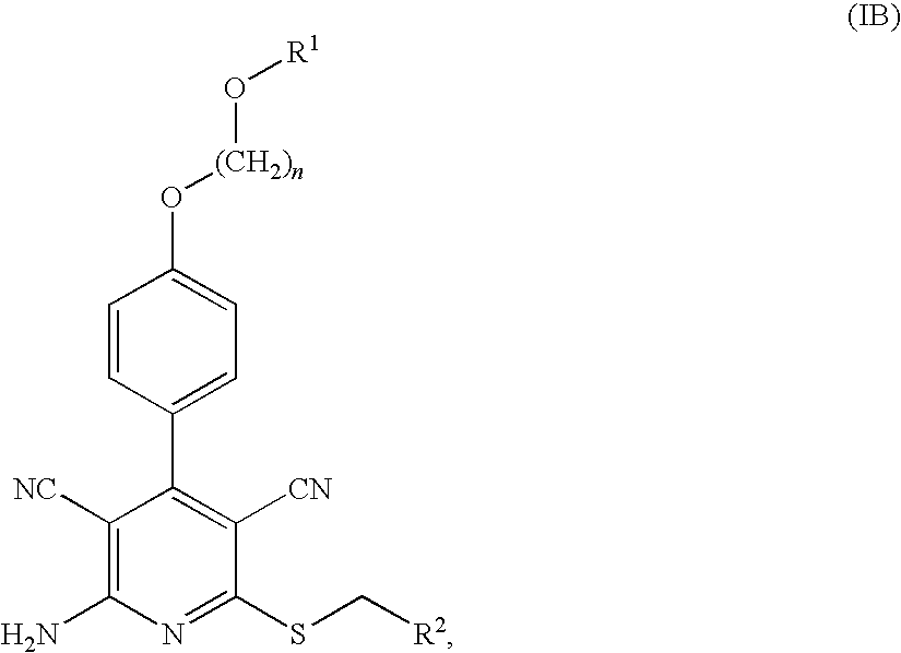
C1=CC(C2=C([CN])C(SC[R2])=NC(N)=C2[NC])=CC=C1O[(CH2)n]O[R1]
